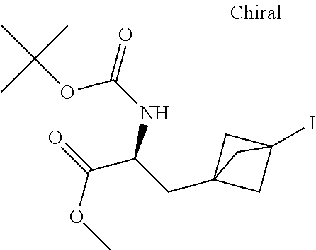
C(OC)(=O)C(CC12CC(I)(C1)C2)NC(=O)OC(C)(C)C
